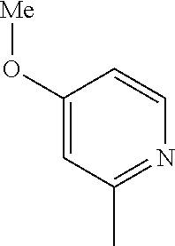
C1(O[Me])=CC(C)=NC=C1
